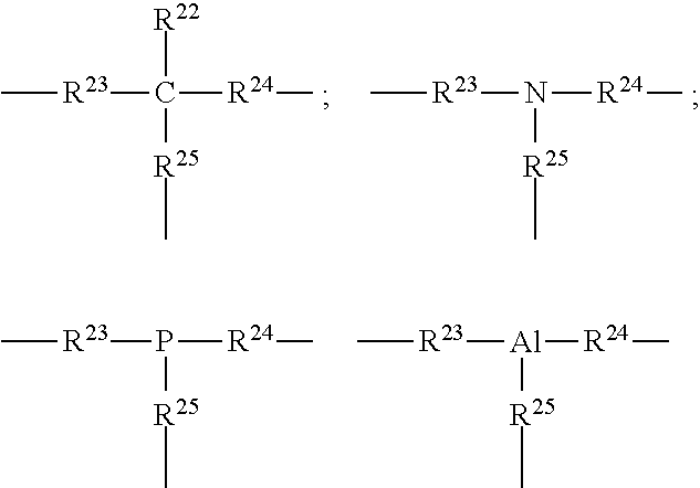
C[R23]C([R24]C)([R22])[R25]C.C[R23]N([R24]C)[R25]C.C[R23]P([R24]C)[R25]C.C[R23][Al]([R24]C)[R25]C
